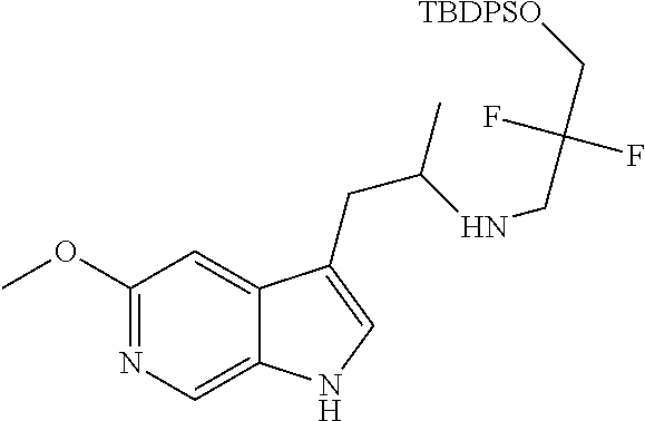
C1(OC)=NC=C2C(=C1)C(CC(NCC(C[TBDPSO])(F)F)C)=CN2
